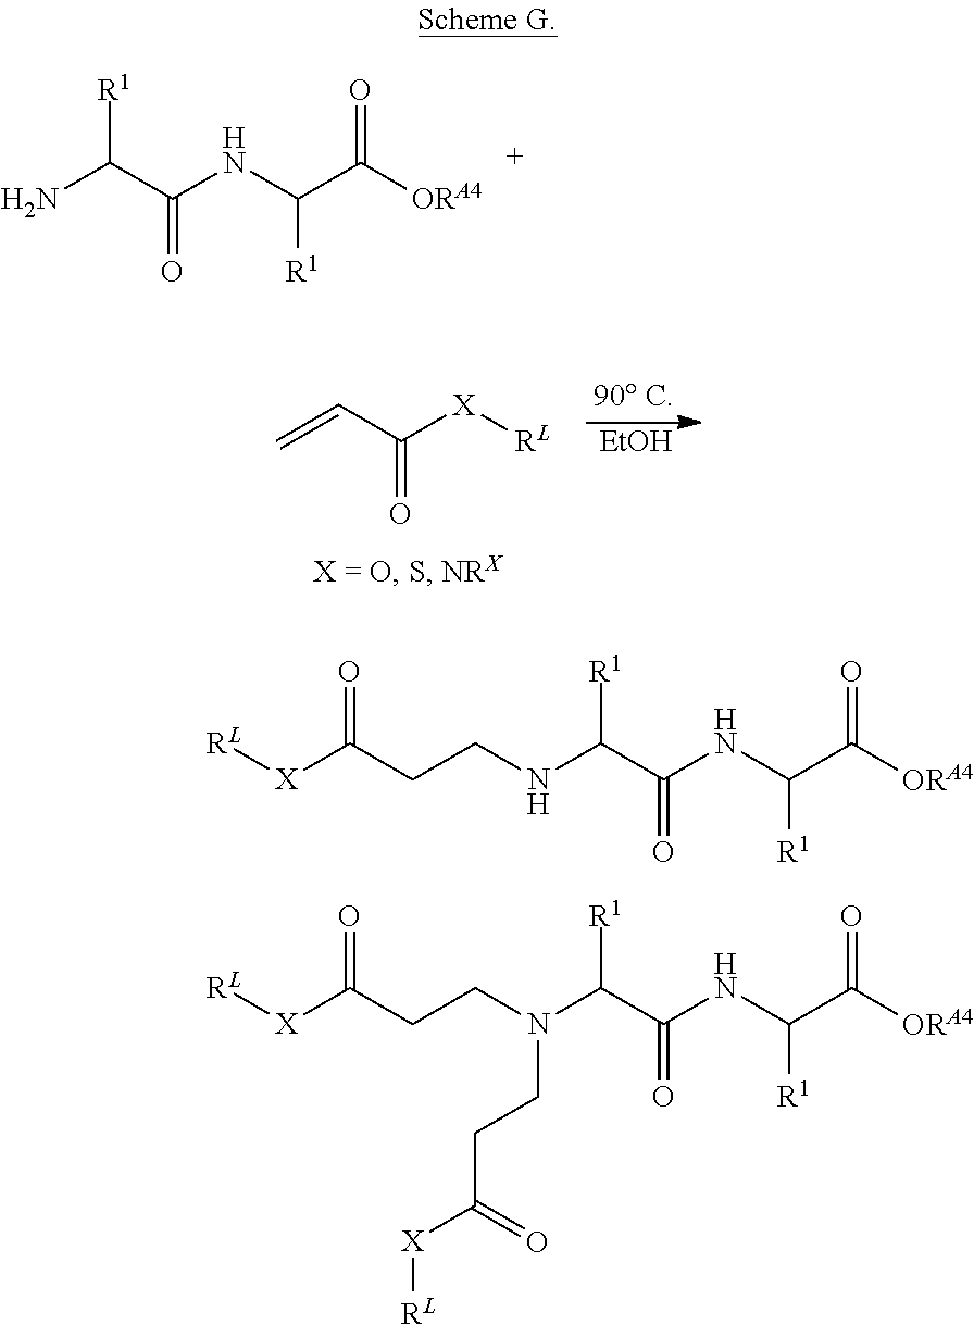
NC(C(NC(C([ORA4])=O)[R1])=O)[R1].C=CC([X][RL])=O.[EtOH].[RL][X]C(CCNC(C(NC(C([ORA4])=O)[R1])=O)[R1])=O.[RL][X]C(CCN(C(C(NC(C([ORA4])=O)[R1])=O)[R1])CCC([X][RL])=O)=O
